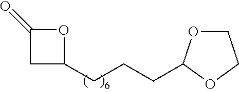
C1C(=O)OC1CCCC1OCCO1
